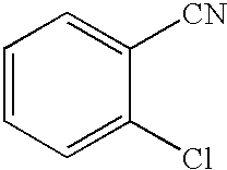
C1=CC=C(Cl)C([CN])=C1
